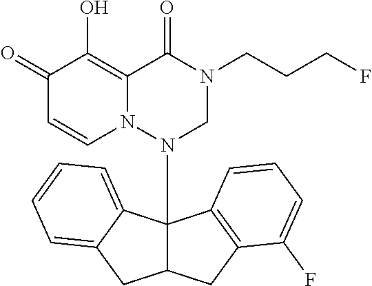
C1(=O)C=CN2C(=C1O)C(=O)N(CCCF)CN2C12C(CC3=C1C=CC=C3F)CC1=CC=CC=C21
